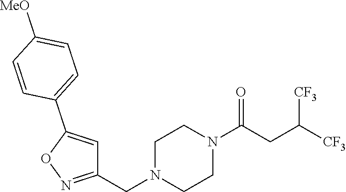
N1(C(CC([CF3])[CF3])=O)CCN(CC2=NOC(C3=CC=C([MeO])C=C3)=C2)CC1
